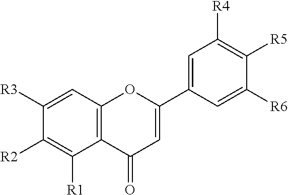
C1([R3])=CC2=C(C([R1])=C1[R2])C(=O)C=C(C1=CC([R4])=C([R5])C([R6])=C1)O2
